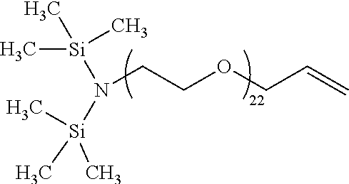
N(CCOCC=C)([Si](C)(C)C)[Si](C)(C)C
